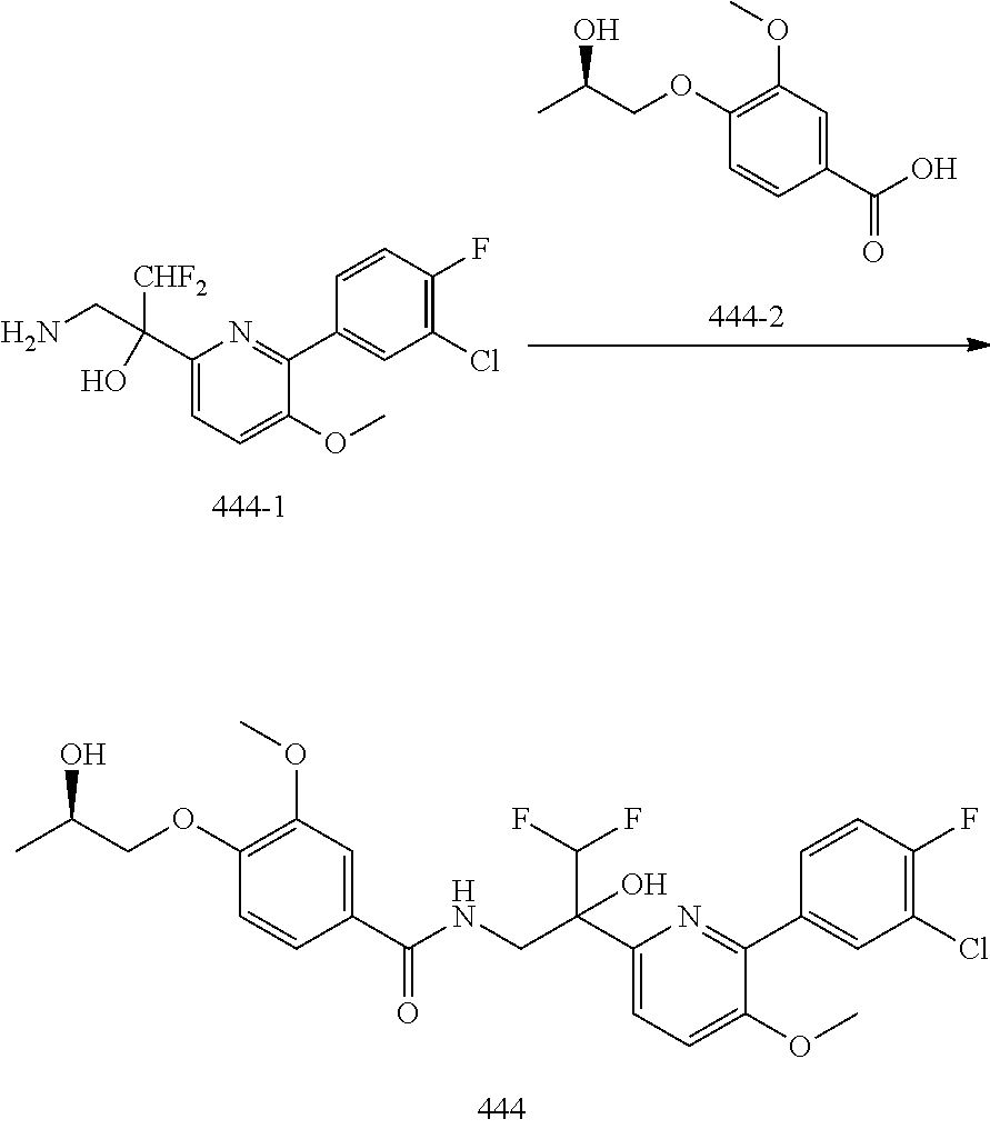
C1(Cl)=C(F)C=CC(C2=NC(C(CN)([CHF2])O)=CC=C2OC)=C1.OC(C1=CC(OC)=C(OCC(C)O)C=C1)=O.C1(Cl)=C(F)C=CC(C2=NC(C(CNC(C3=CC(OC)=C(OCC(C)O)C=C3)=O)(C(F)F)O)=CC=C2OC)=C1
